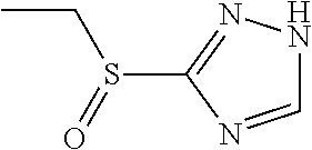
CCS(C1=NNC=N1)=O
